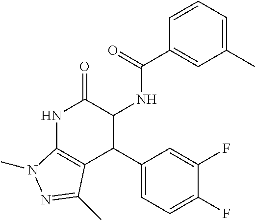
N1C2=C(C(C3=CC=C(F)C(F)=C3)C(NC(=O)C3=CC(C)=CC=C3)C1=O)C(C)=NN2C
